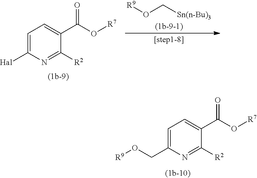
C1=C(CO[R9])N=C([R2])C(C(O[R7])=O)=C1.[R9]OC[Sn(n-Bu)3].C1=C([Hal])N=C([R2])C(C(O[R7])=O)=C1
